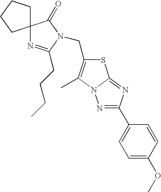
C1CCCC12N=C(CCCC)N(CC1=C(C)N3C(=NC(C4=CC=C(OC)C=C4)=N3)S1)C2=O
